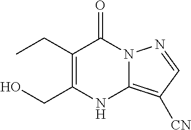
C1(CC)=C(CO)NC2=C([CN])C=NN2C1=O
